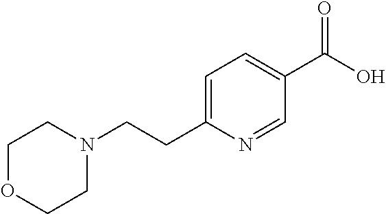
C1OCCN(CCC2=CC=C(C(O)=O)C=N2)C1
